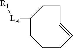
C1([LA][R1])CCCC=CCC1
